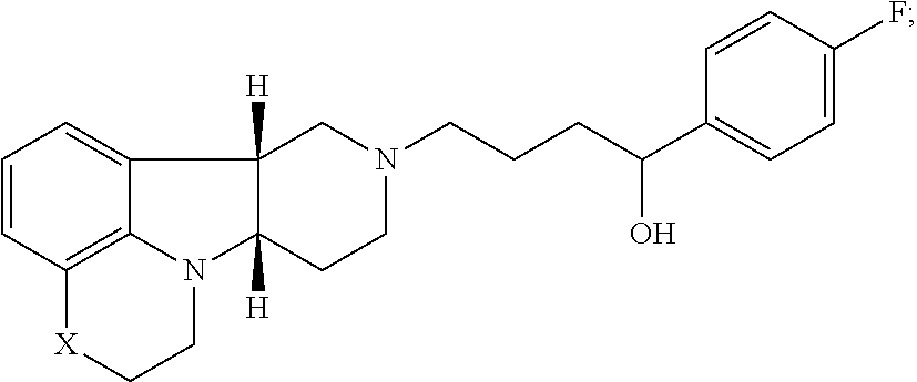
C1=CC2=C3C(=C1)C1([H])C([H])(N3CC[X]2)CCN(CCCC(O)C2=CC=C(F)C=C2)C1
